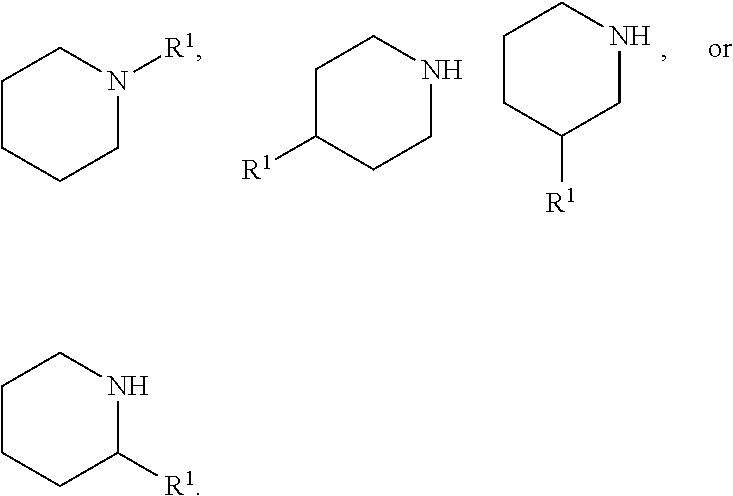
C1CCCN([R1])C1.C1C([R1])CCNC1.C1CC([R1])CNC1.C1CCC([R1])NC1
